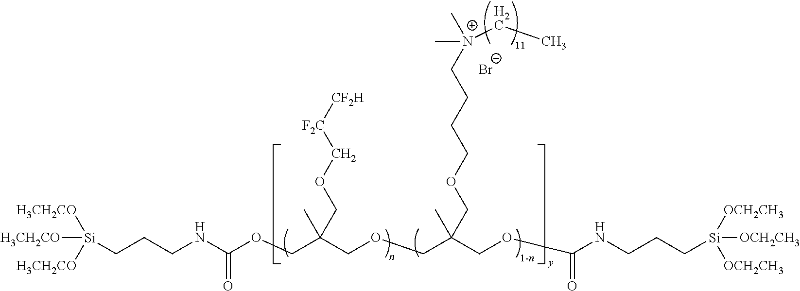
C(OCC(COCC(COC(=O)NCCC[Si]([OCH2CH3])([OCH2CH3])[OCH2CH3])(C)COCCCC[N+](C)(C)CC)(C)COC[F2C][CF2H])(NCCC[Si]([H3CH2CO])([H3CH2CO])[H3CH2CO])=O.[Br-]
